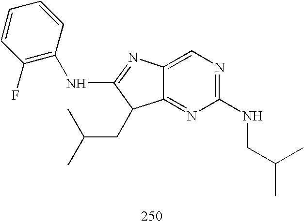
C12=NC(NCC(C)C)=NC=C1N=C(NC1=C(F)C=CC=C1)C2CC(C)C
